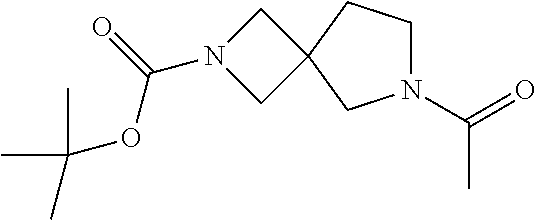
N1(C(=O)C)CCC2(C1)CN(C(=O)OC(C)(C)C)C2
